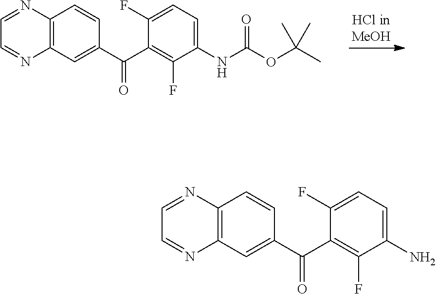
C12=C(C=C(C(=O)C3=C(F)C(NC(OC(C)(C)C)=O)=CC=C3F)C=C1)N=CC=N2.C12=C(C=C(C(=O)C3=C(F)C(N)=CC=C3F)C=C1)N=CC=N2
